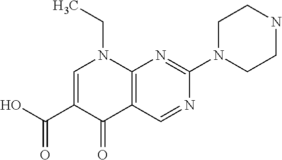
C1=C(C(=O)O)C(=O)C2=C(N1CC)N=C(N1CCNCC1)N=C2
